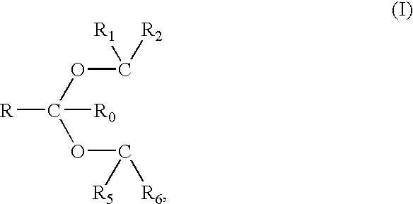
O(C([R2])[R1])C(OC([R5])[R6])([R])[R0]
